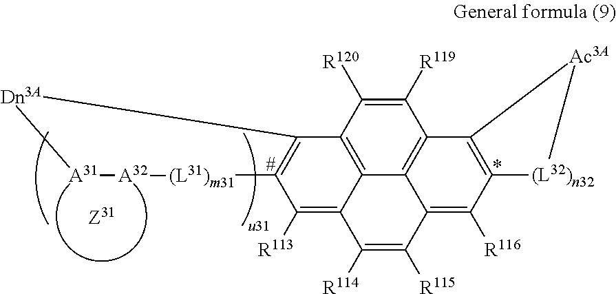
C1([R119])=C([R120])C2=C3C4=C1C1=C(C([R116])=C4C([R115])=C([R114])C3=C([R113])C3=C2[Dn3A][A31][A32][(L31)m31]3)[(L32)n32][Ac3A]1
